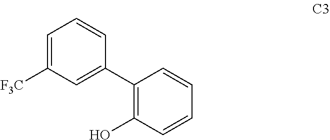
C1=C([F3C])C=C(C2=C(O)C=CC=C2)C=C1
